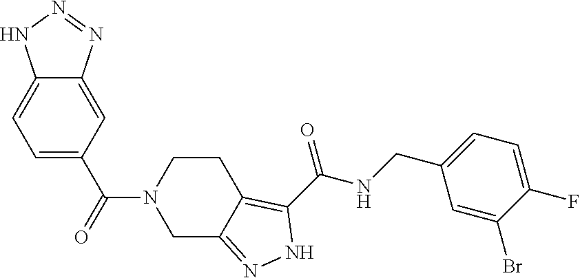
C1=C(C(=O)N2CC3=NNC(C(NCC4=CC=C(F)C(Br)=C4)=O)=C3CC2)C=C2C(=C1)NN=N2
